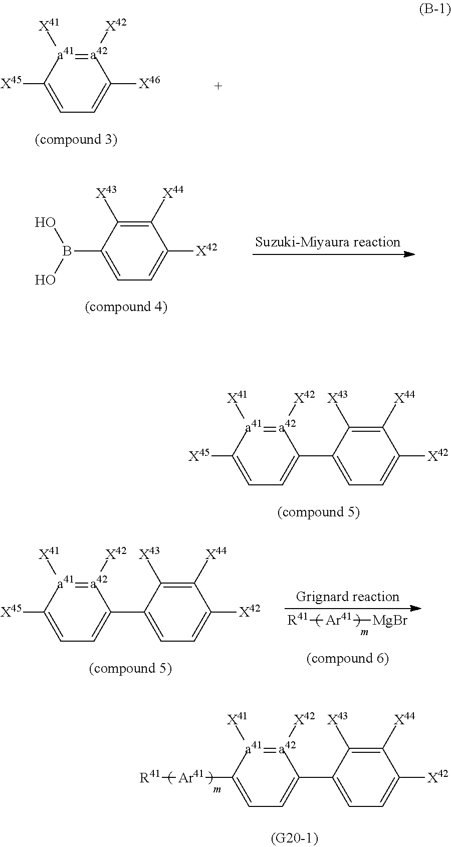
C1([X44])=C([X43])C(B(O)O)=CC=C1[X42].C1([X44])=C([X43])C(C2=CC=C([X45])[a41]([X41])=[a42]2[X42])=CC=C1[X42].C1([X44])=C([X43])C(C2=CC=C([Ar41][R41])[a41]([X41])=[a42]2[X42])=CC=C1[X42].[a42]1([X42])=[a41]([X41])C([X45])=CC=C1[X46].C1([X44])=C([X43])C(C2=CC=C([X45])[a41]([X41])=[a42]2[X42])=CC=C1[X42].[R41][Ar41][MgBr]
